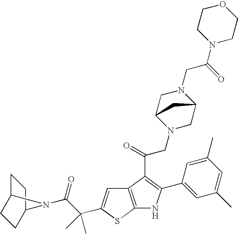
C12=C(SC(C(C(=O)N3C4CCC3CC4)(C)C)=C1)NC(C1=CC(C)=CC(C)=C1)=C2C(=O)CN1CC2N(CC(N3CCOCC3)=O)CC1C2
